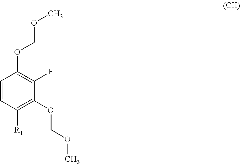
C1=CC([R1])=C(OCOC)C(F)=C1OCOC
